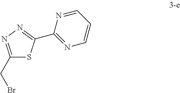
C1(CBr)=NN=C(C2=NC=CC=N2)S1
